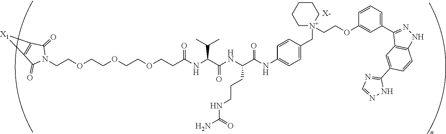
[X-].C(COCCOCCOCCC(NC(C(NC(C(NC1=CC=C(C[N+]2(CCOC3=CC(C4=NNC5=C4C=C(C4=NC=NN4)C=C5)=CC=C3)CCCCC2)C=C1)=O)CCCNC(=O)N)=O)C(C)C)=O)N1C(=O)C2=C(C1=O)[X1]2
